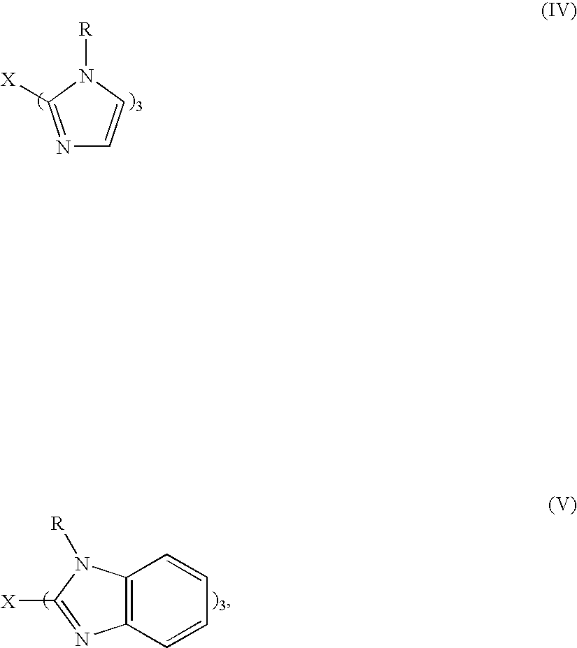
N1=C([X])N([R])C=C1.C12=C(C=CC=C1)N=C([X])N2[R]
